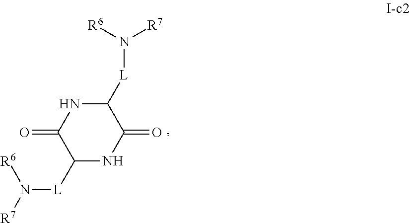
C1([L]N([R7])[R6])NC(=O)C([L]N([R7])[R6])NC1=O
